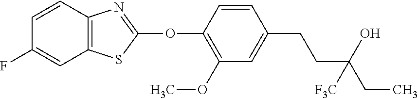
C1(OC2=NC3=C(S2)C=C(F)C=C3)=C(OC)C=C(CCC(CC)(O)[F3C])C=C1
